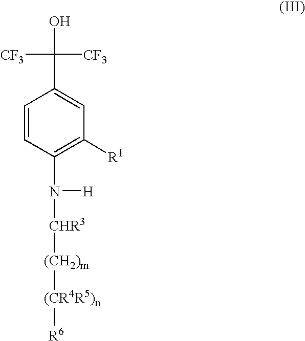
C1=CC(N([H])[CHR3][(CH2)m][(CR4R5)n][R6])=C([R1])C=C1C([CF3])([CF3])O
